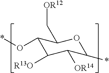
C1(O*)C([R13O])C([OR14])C(*)OC1C[OR12]
